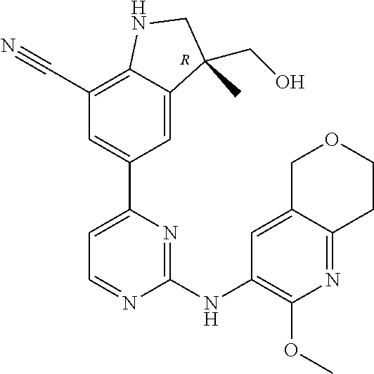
C1=NC(NC2=C(OC)N=C3C(=C2)COCC3)=NC(C2=CC(C#N)=C3C(=C2)C(CO)(C)CN3)=C1.[R]
